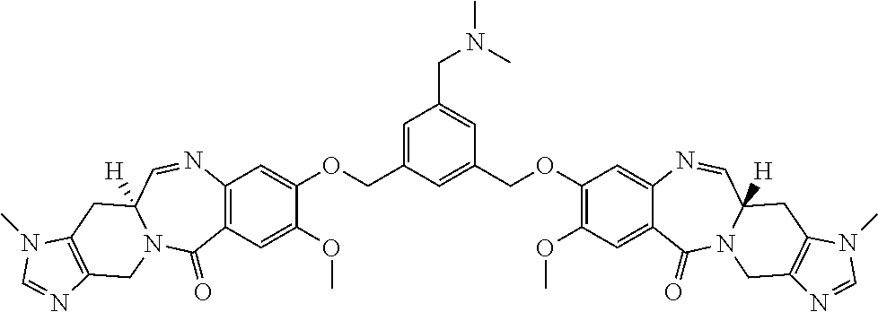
C1=C(COC2=CC3=C(C=C2OC)C(=O)N2C([H])(C=N3)CC3=C(C2)N=CN3C)C=C(COC2=C(OC)C=C3C(=C2)N=CC2([H])N(C3=O)CC3=C(C2)N(C)C=N3)C=C1CN(C)C
